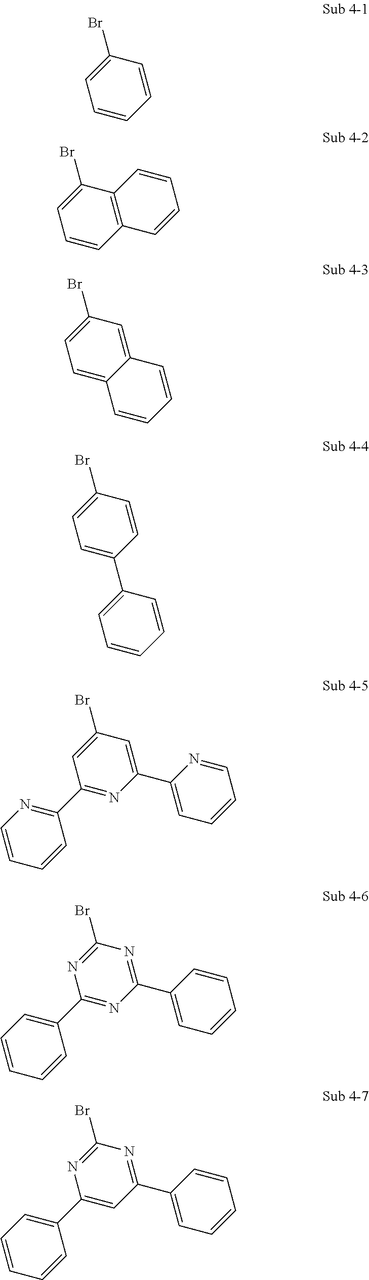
C1=CC=CC(Br)=C1.C1=CC2=C(C(Br)=C1)C=CC=C2.C1=C2C(=CC(Br)=C1)C=CC=C2.C1=C(C2=CC=CC=C2)C=CC(Br)=C1.C1(C2=NC=CC=C2)=NC(C2=CC=CC=N2)=CC(Br)=C1.C1(C2=CC=CC=C2)=NC(C2=CC=CC=C2)=NC(Br)=N1.C1(C2=CC=CC=C2)=CC(C2=CC=CC=C2)=NC(Br)=N1
